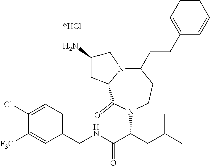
C1(Cl)=CC=C(CNC(C(CC(C)C)N2C(=O)C3N(CC(N)C3)C(CCC3=CC=CC=C3)CC2)=O)C=C1[F3C]
